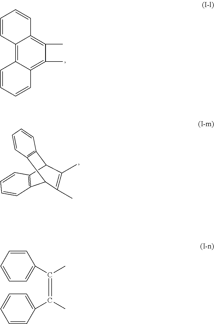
C12=C3C(=C(C)C(C)=C1C=CC=C2)C=CC=C3.C1=CC2=C(C=C1)C1C3=C(C=CC=C3)C2C(C)=C1C.C1=CC=CC=C1C(=C(C1=CC=CC=C1)C)C
